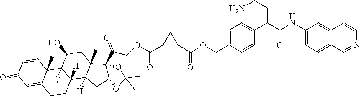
C1(C(=O)OCC(C23C4(C)C([H])(C5([H])CCC6=CC(=O)C=CC6(C)C5(F)C(O)C4)CC2OC(C)(C)O3)=O)CC1C(OCC1=CC=C(C(C(NC2=CC=C3C(=C2)C=CN=C3)=O)CCN)C=C1)=O
